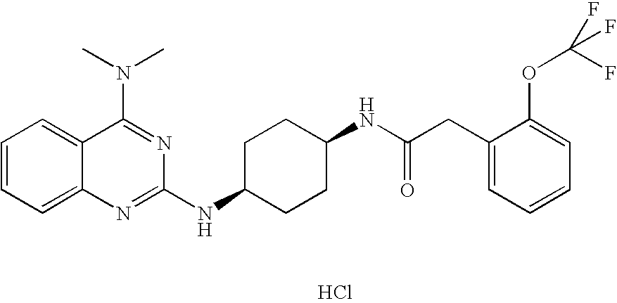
Cl.C1=CC=C2C(=C1)C(N(C)C)=NC(NC1CCC(NC(CC3=CC=CC=C3OC(F)(F)F)=O)CC1)=N2
